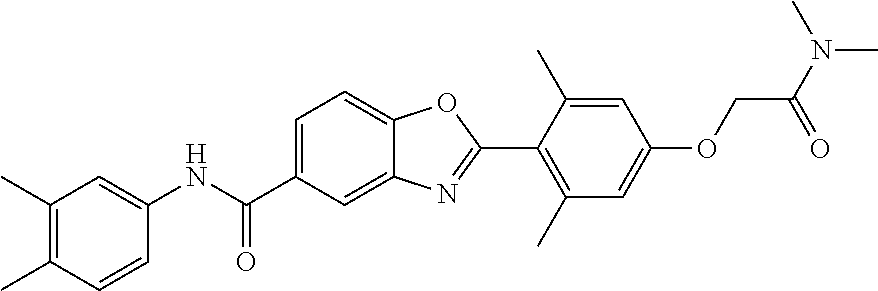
C1=C(C(NC2=CC(C)=C(C)C=C2)=O)C=C2C(=C1)OC(C1=C(C)C=C(OCC(N(C)C)=O)C=C1C)=N2
